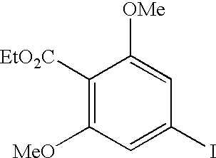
C1([EtO2C])=C([MeO])C=C(I)C=C1[OMe]
